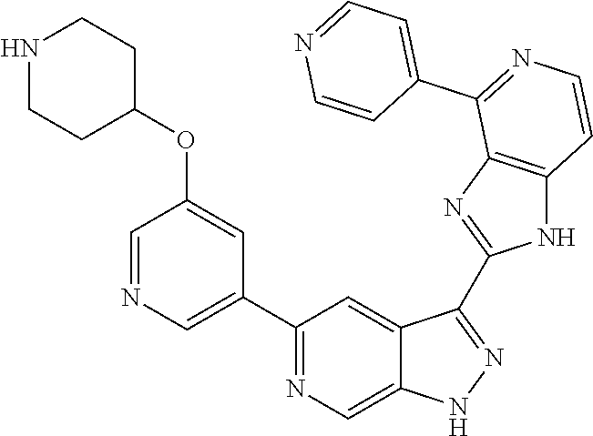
C1(C2=NC=C3C(=C2)C(C2=NC4=C(N2)C=CN=C4C2=CC=NC=C2)=NN3)=CN=CC(OC2CCNCC2)=C1
